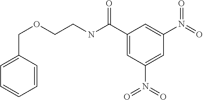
C(NC(C1=CC(N(=O)=O)=CC(N(=O)=O)=C1)=O)COCC1=CC=CC=C1
